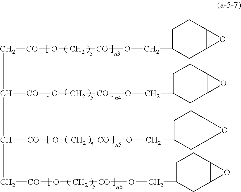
O(C[CO]OCC1CC2C(CC1)O2)[CO]CC([CO]OC[CO]OCC1CC2C(CC1)O2)C([CO]OC[CO]OCC1CC2C(CC1)O2)C[CO]OC[CO]OCC1CC2C(CC1)O2
